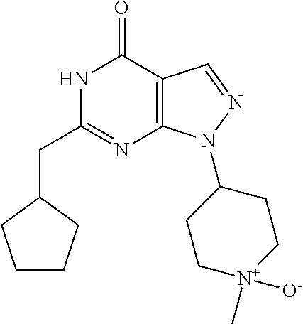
N1C(CC2CCCC2)=NC2=C(C1=O)C=NN2C1CC[N+]([O-])(C)CC1
